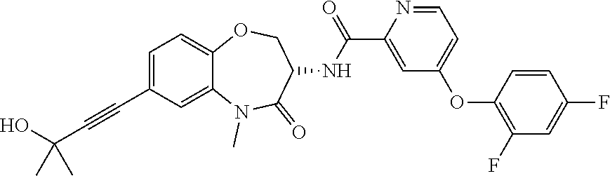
C1=C(C#CC(C)(O)C)C=C2C(=C1)OCC(NC(C1=CC(OC3=C(F)C=C(F)C=C3)=CC=N1)=O)C(=O)N2C
